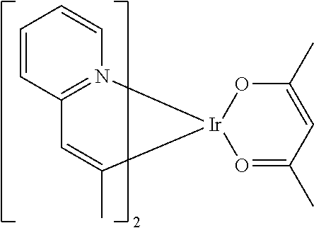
C1=C(C)[Ir]2(N3=C1C=CC=C3)O=C(C)C=C(C)O2
